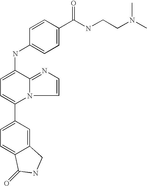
C12=CC(C3=CC=C(NC4=CC=C(C(=O)NCCN(C)C)C=C4)C4=NC=CN34)=CC=C1C(=O)NC2
